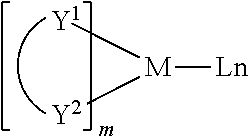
[M]([Ln])([Y1])[Y2]
